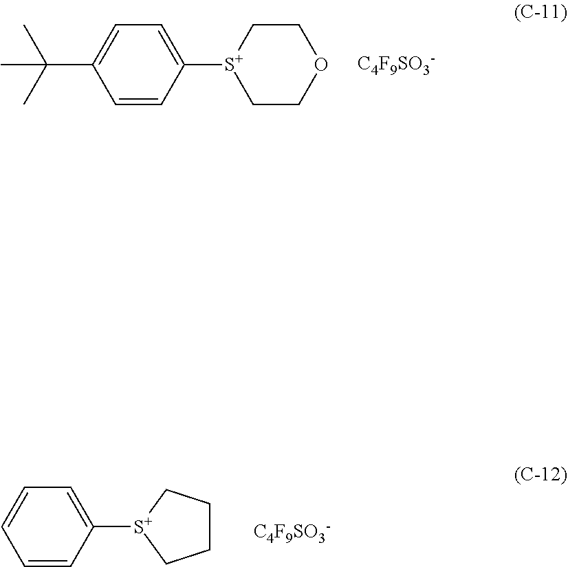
C1=C(C(C)(C)C)C=CC([S+]2CCOCC2)=C1.[C4F9SO3-].C1=CC=CC([S+]2CCCC2)=C1.[C4F9SO3-]
